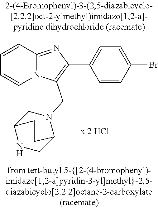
C1=CC2=NC(C3=CC=C(Br)C=C3)=C(CN3CC4NCC3CC4)N2C=C1
